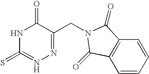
N1C(=S)=NN=C(CN2C(=O)C3=C(C=CC=C3)C2=O)C1=O
